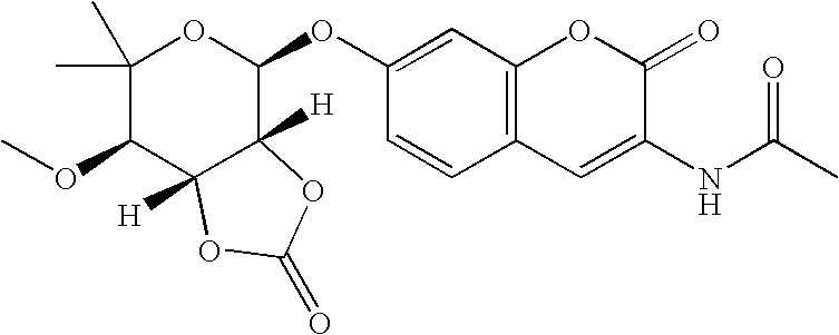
C1(C)(C)C(OC)C2([H])C([H])(C(OC3=CC4=C(C=C3)C=C(NC(C)=O)C(=O)O4)O1)OC(=O)O2
